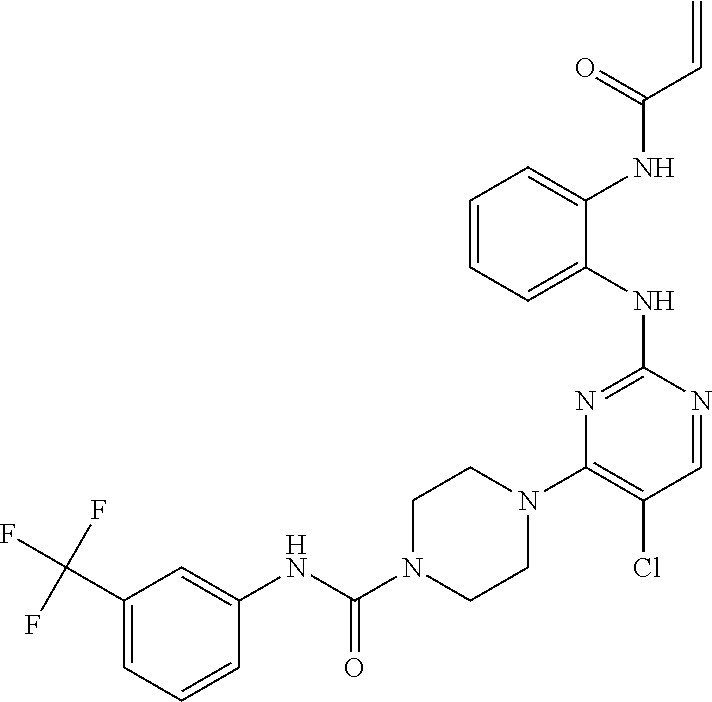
C1(C(F)(F)F)=CC=CC(NC(N2CCN(C3=C(Cl)C=NC(NC4=CC=CC=C4NC(C=C)=O)=N3)CC2)=O)=C1
